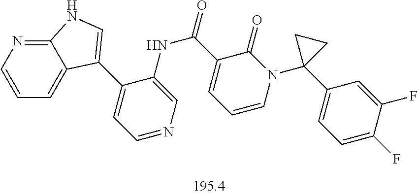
C12=NC=CC=C1C(C1=CC=NC=C1NC(C1=CC=CN(C3(C4=CC=C(F)C(F)=C4)CC3)C1=O)=O)=CN2
